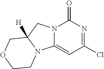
N12C(=CC(Cl)=NC1=O)N1C([H])(C2)COCC1
